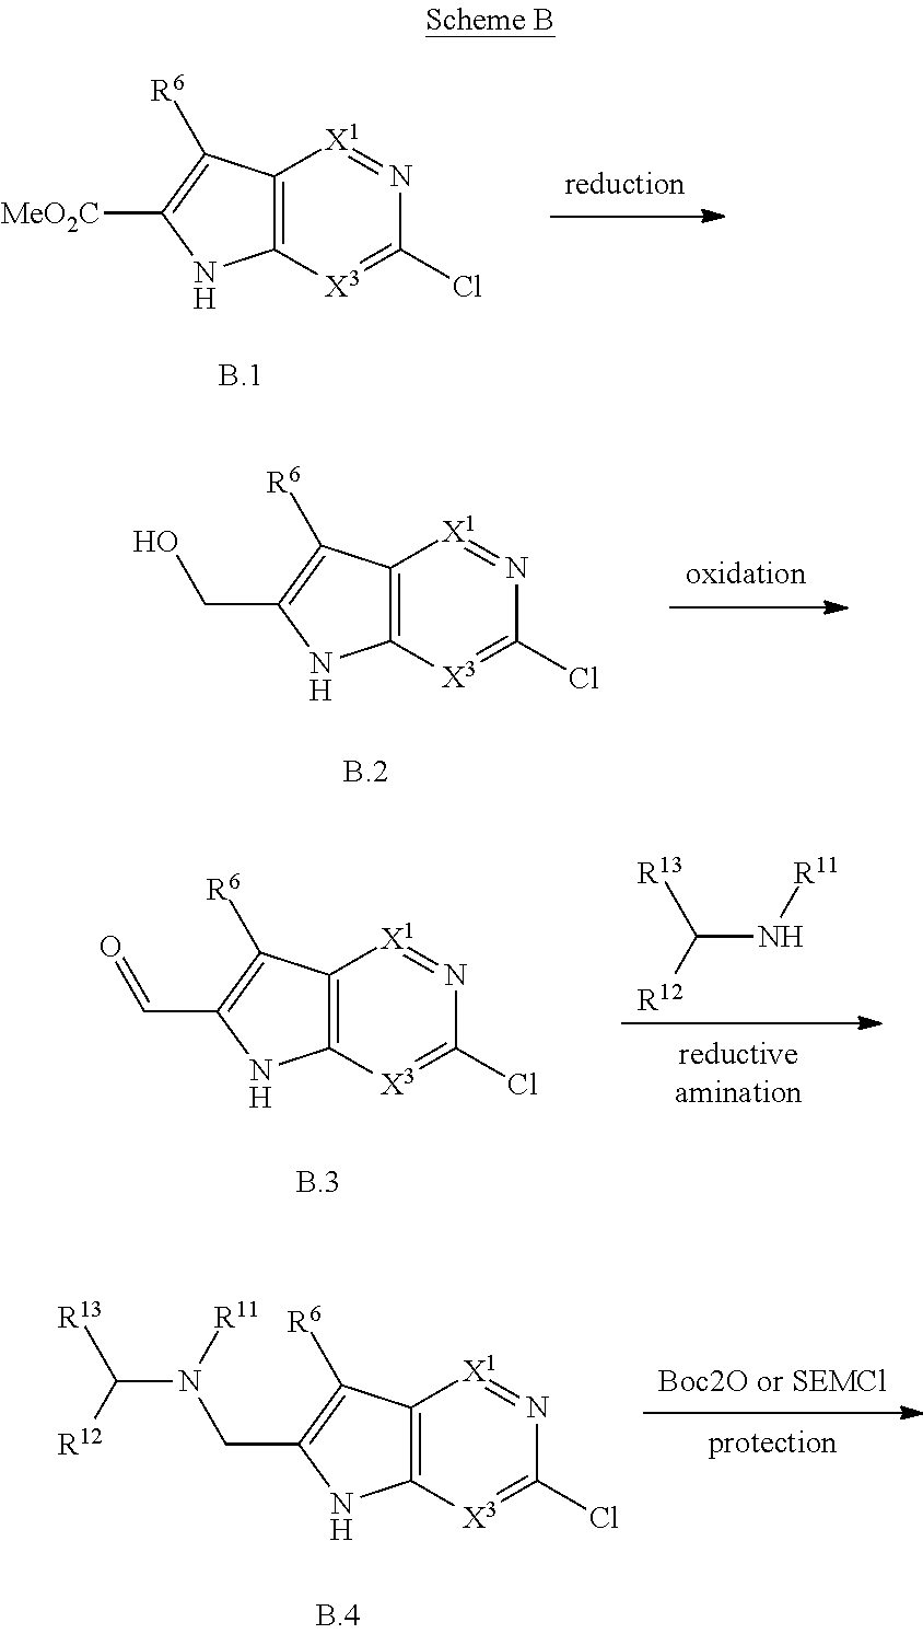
C12=C([X3]=C(Cl)N=[X1]1)NC([MeO2C])=C2[R6].C12=C([X3]=C(Cl)N=[X1]1)NC(CO)=C2[R6].C12=C([X3]=C(Cl)N=[X1]1)NC(C=O)=C2[R6].C(N[R11])([R12])[R13].C12=C([X3]=C(Cl)N=[X1]1)NC(CN([R11])C([R12])[R13])=C2[R6]
